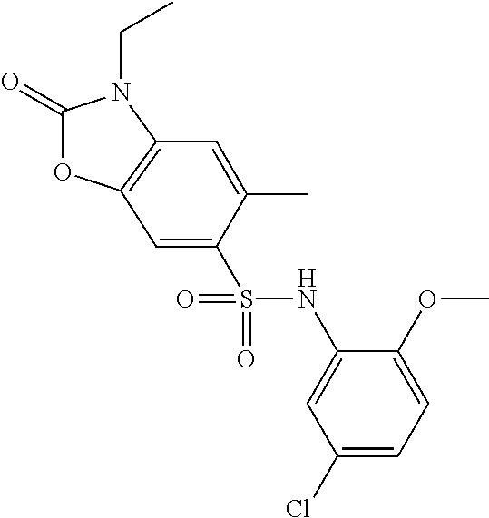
C1(=O)OC2=C(N1CC)C=C(C)C(S(NC1=CC(Cl)=CC=C1OC)(=O)=O)=C2
